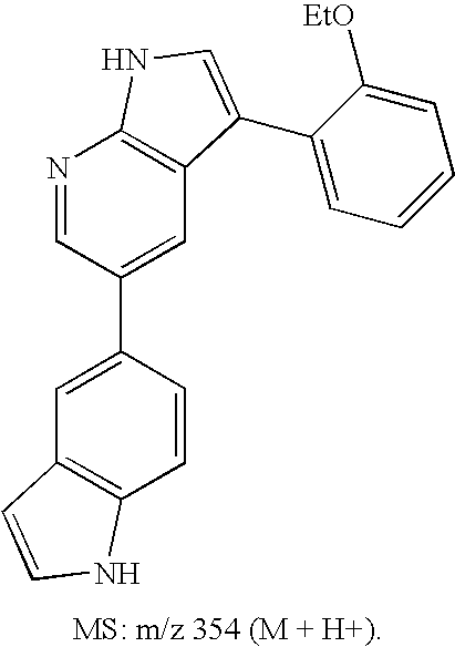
C1=C(C2=CC3=C(N=C2)NC=C3C2=CC=CC=C2[EtO])C=CC2=C1C=CN2
